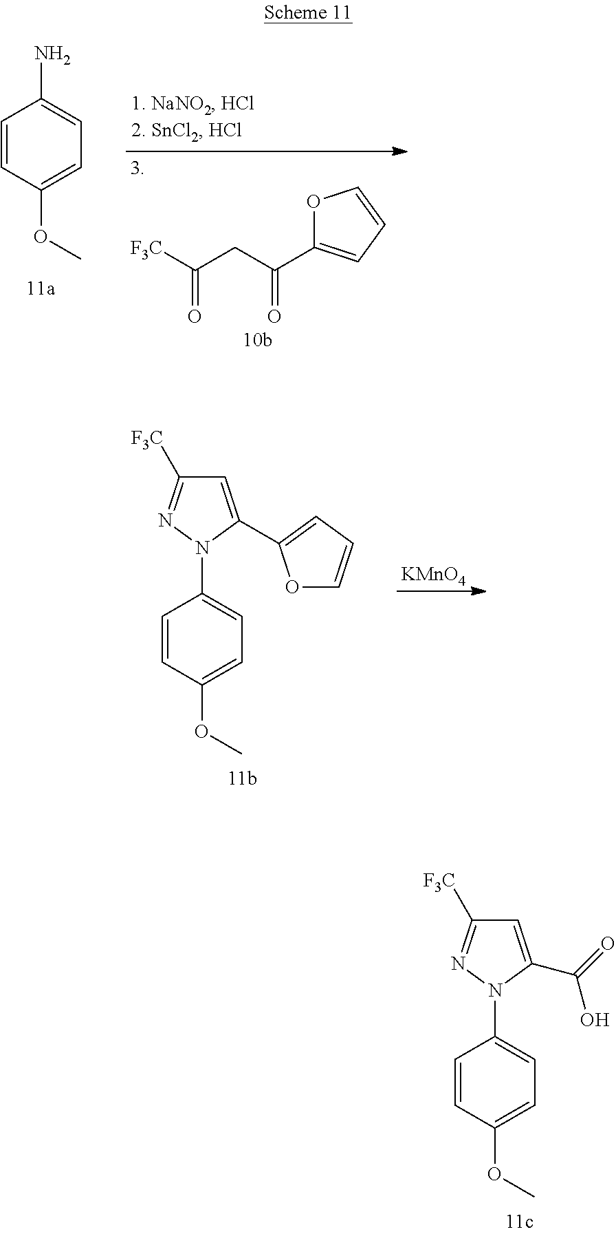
C1=CC(OC)=CC=C1N.O1C(C(CC([F3C])=O)=O)=CC=C1.C1=C(OC)C=CC(N2C(C3=CC=CO3)=CC([F3C])=N2)=C1.[KMnO4].C1=C(OC)C=CC(N2C(C(=O)O)=CC([F3C])=N2)=C1
